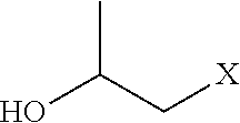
OC(C[X])C
